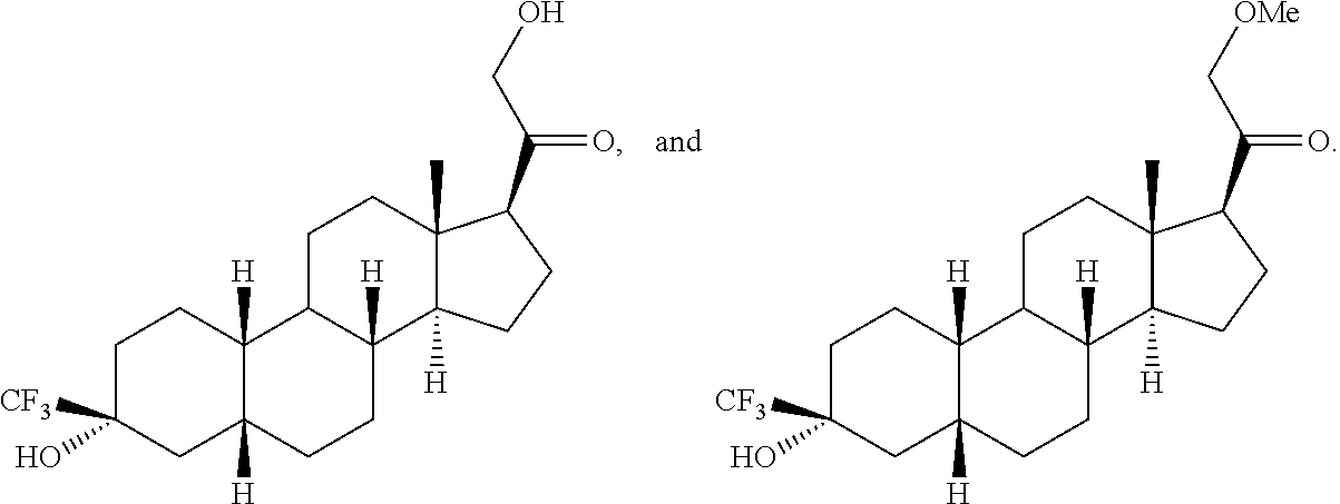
C1C2([H])C([H])(CCC1([CF3])O)C1CCC3(C)C(C(=O)CO)CCC3([H])C1([H])CC2.C1C2([H])C([H])(CCC1([CF3])O)C1CCC3(C)C(C(=O)C[OMe])CCC3([H])C1([H])CC2
